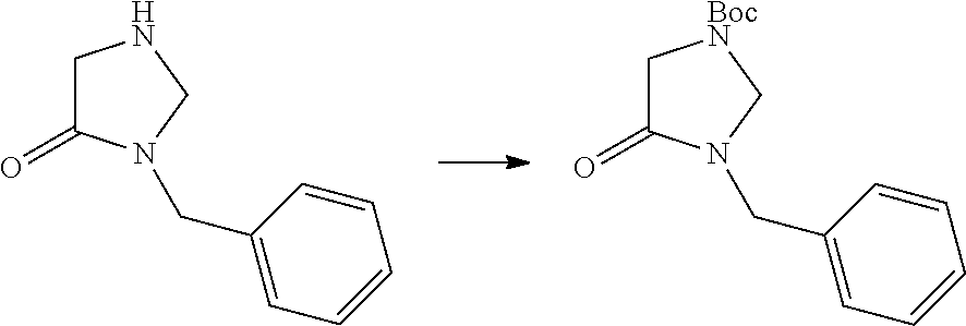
C1C(=O)N(CC2=CC=CC=C2)CN1.C1C(=O)N(CC2=CC=CC=C2)C[BocN]1
